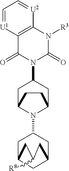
C12=C(N([R3])C(=O)N(C3CC4N(C5CC6CC(C5)CC([R8])C6)C(C3)CC4)C1=O)[U2]=CC=[U1]2
